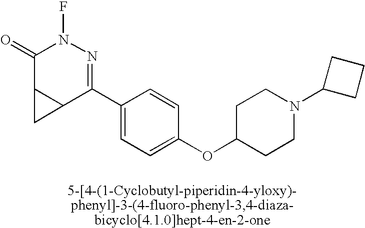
C1(=O)C2C(C(C3=CC=C(OC4CCN(C5CCC5)CC4)C=C3)=NN1F)C2
